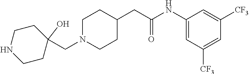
C1(NC(CC2CCN(CC3(O)CCNCC3)CC2)=O)=CC([CF3])=CC([CF3])=C1
